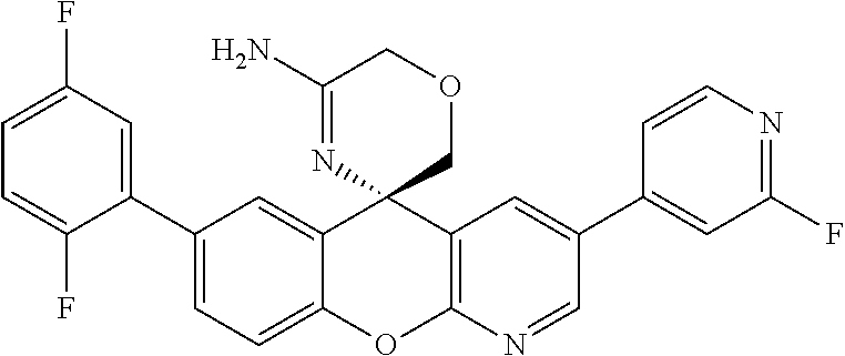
C1(C2=CC(F)=CC=C2F)=CC=C2C(=C1)C1(C3=C(O2)N=CC(C2=CC(F)=NC=C2)=C3)COCC(N)=N1
